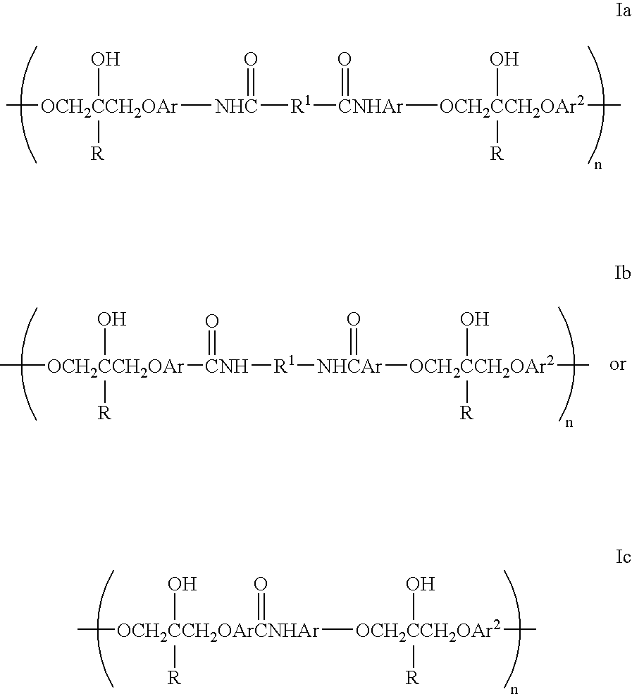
C[OCH2CCH2OAr](O)([R])[NHC]([R1][CNHAr](=O)[OCH2CCH2OAr2](O)([R])C)=O.C[OCH2CCH2OAr](O)([R])[CNH]([R1][NHCAr]([OCH2CCH2OAr2](O)([R])C)=O)=O.C[OCH2CCH2OArCNHAr]([OCH2CCH2OAr2](O)([R])C)(=O)(O)[R]
